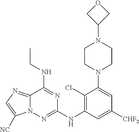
C1(NC2=C(Cl)C(N3CCN(C4COC4)CC3)=CC([CHF2])=C2)=NN2C(=NC=C2[NC])C(NCC)=N1
